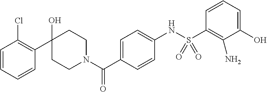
C1(O)(C2=C(Cl)C=CC=C2)CCN(C(C2=CC=C(NS(C3=C(N)C(O)=CC=C3)(=O)=O)C=C2)=O)CC1
